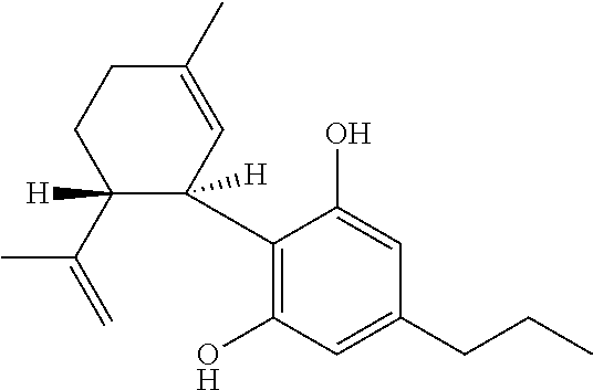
C1(C2([H])C=C(C)CCC2([H])C(C)=C)=C(O)C=C(CCC)C=C1O
